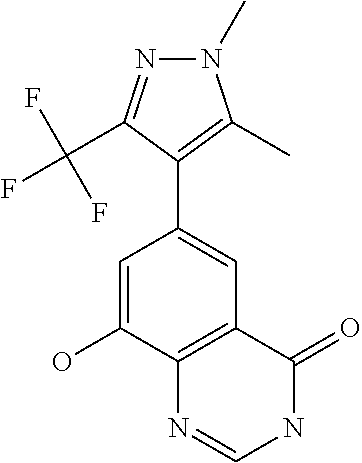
C1(C2=CC3=C(C(O)=C2)N=CNC3=O)=C(C)N(C)N=C1C(F)(F)F
